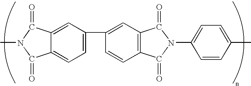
C12=CC=C(C3=CC4=C(C=C3)C(=O)N(C3=CC=C(C)C=C3)C4=O)C=C1C(=O)N(C)C2=O
